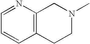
C1=NC2=C(C=C1)CCN(C)C2
